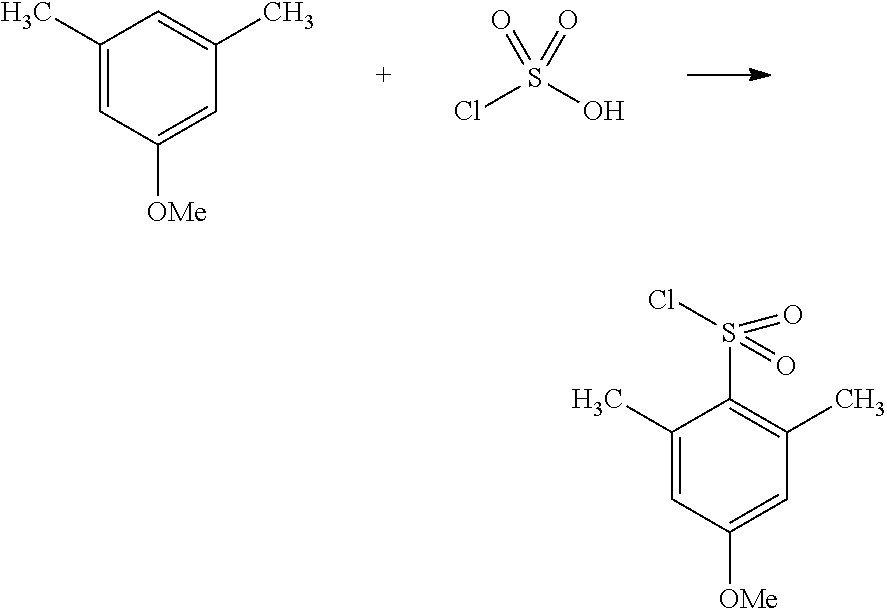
C1(C)=CC([OMe])=CC(C)=C1.ClS(O)(=O)=O.C1(C)=CC([OMe])=CC(C)=C1S(Cl)(=O)=O
